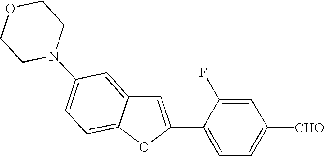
C1=C(C2=CC=C([CHO])C=C2F)OC2=CC=C(N3CCOCC3)C=C12
